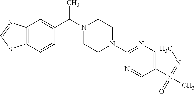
C12=C(C=CC(C(N3CCN(C4=NC=C(S(C)(=NC)=O)C=N4)CC3)C)=C1)SC=N2
